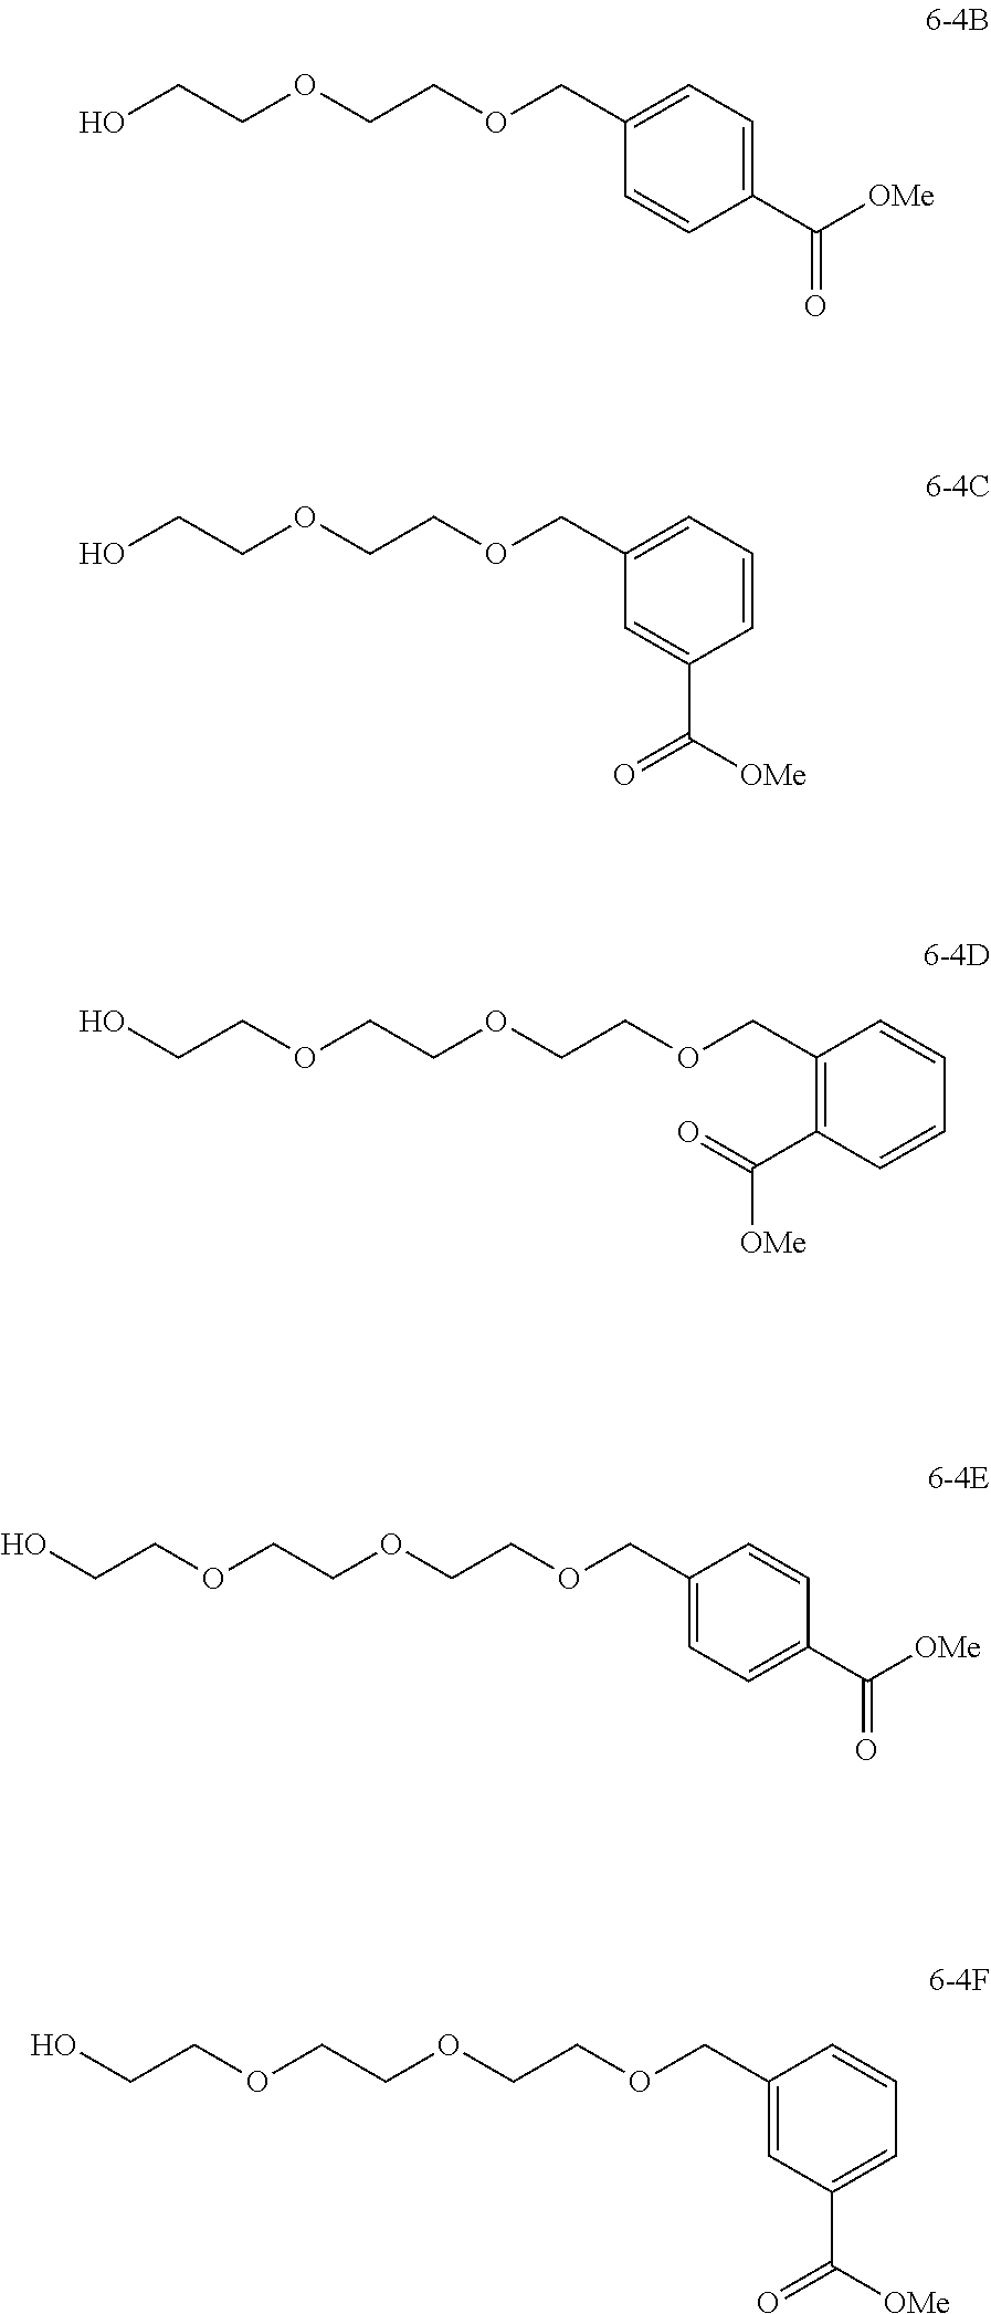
O(CCOCCOCC1=C(C(=O)[OMe])C=CC=C1)CCO.OCCOCCOCC1=CC=C(C([OMe])=O)C=C1.OCCOCCOCC1=CC=CC(C([OMe])=O)=C1.O(CCOCCOCC1=CC=C(C([OMe])=O)C=C1)CCO.O(CCOCCOCC1=CC(C(=O)[OMe])=CC=C1)CCO
